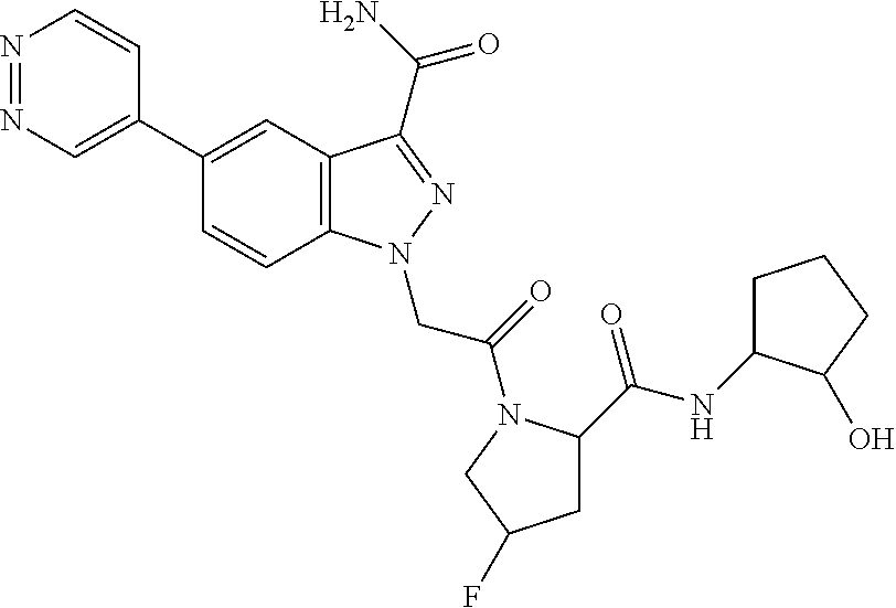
N1=NC=C(C2=CC3=C(C=C2)N(CC(=O)N2C(C(NC4CCCC4O)=O)CC(F)C2)N=C3C(N)=O)C=C1
